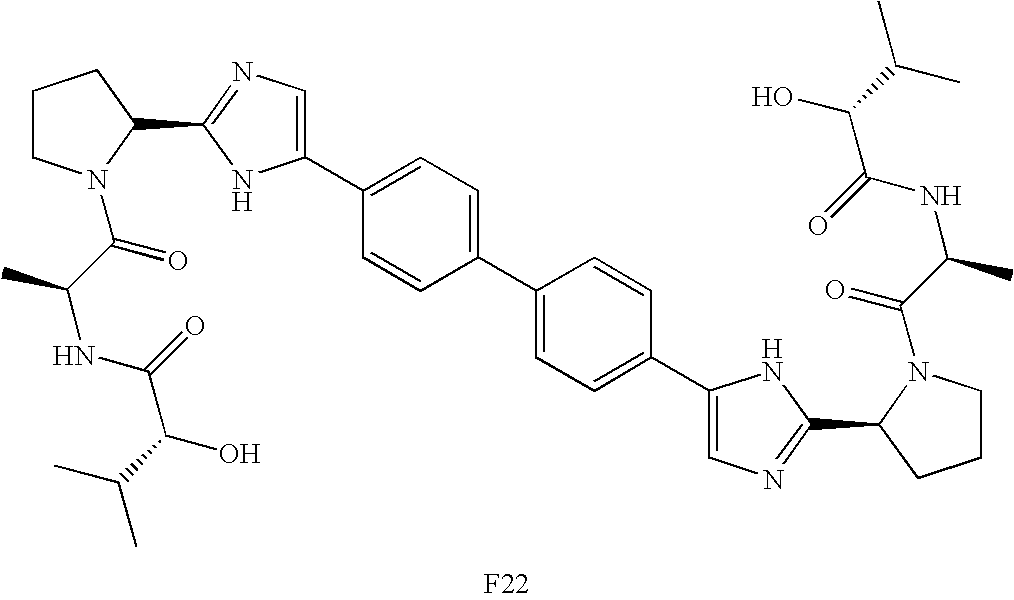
C1CN(C(C(NC(=O)C(O)C(C)C)C)=O)C(C2=NC=C(C3=CC=C(C4=CC=C(C5=CN=C(C6N(C(=O)C(C)NC(=O)C(O)C(C)C)CCC6)N5)C=C4)C=C3)N2)C1.[F22]
